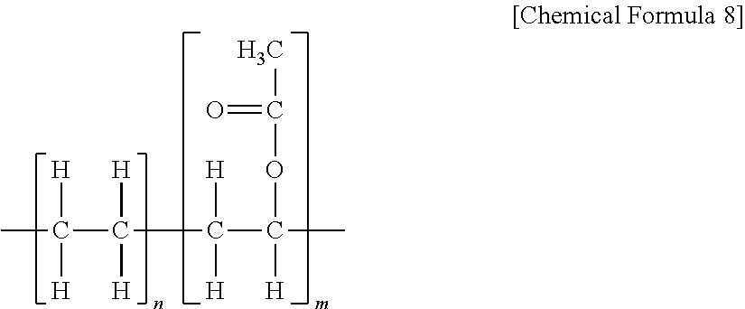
CC(C(C(C(OC(=O)C)([H])C)([H])[H])([H])[H])([H])[H]
